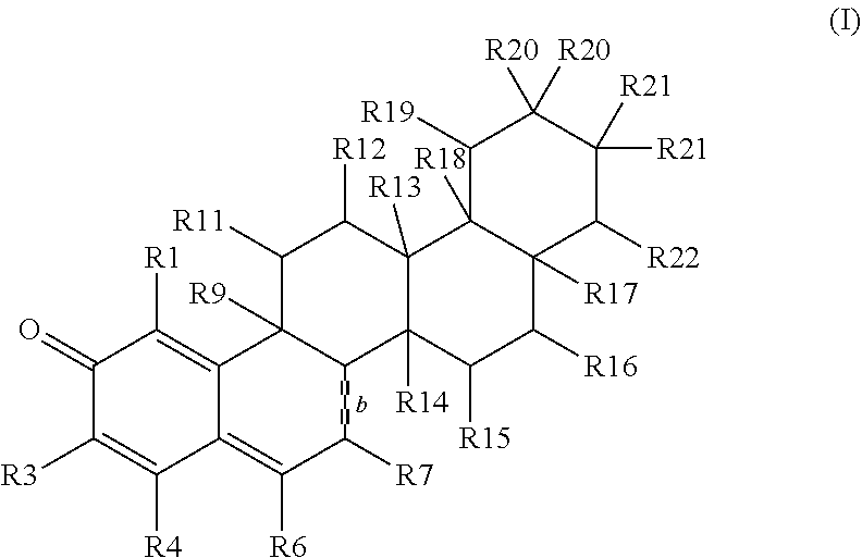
C1(=O)C([R3])=C([R4])C2=C([R6])C([R7])C=CC=CC3C([R9])(C2=C1[R1])C([R11])C([R12])C1([R13])C3([R14])C([R15])C([R16])C2([R17])C1([R18])C([R19])C([R20])([R20])C([R21])([R21])C2[R22]
